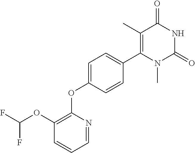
C1=NC(OC2=CC=C(C3=C(C)C(=O)NC(=O)N3C)C=C2)=C(OC(F)F)C=C1
